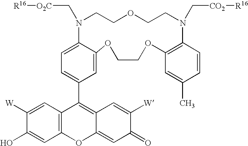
C1=C(C2=C3C(=CC(=O)C([W])=C3)OC3=C2C=C([W])C(O)=C3)C=C2C(=C1)N(C[O2C][R16])CCOCCN(C[CO2][R16])C1=C(C=C(C)C=C1)OCCO2
